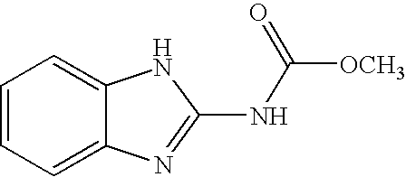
C1=CC=C2C(=C1)NC(NC([OCH3])=O)=N2
